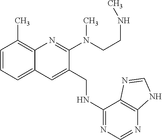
C1=CC=C2C(=C1C)N=C(N(C)CCNC)C(CNC1=NC=NC3=C1N=CN3)=C2
